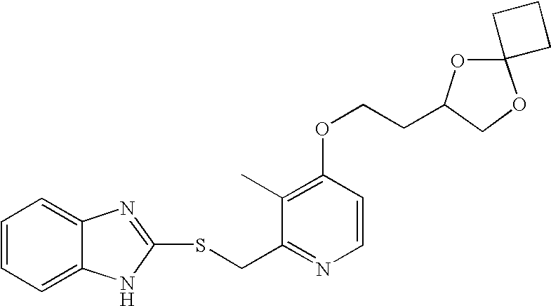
C1(C)=C(OCCC2OC3(OC2)CCC3)C=CN=C1CSC1=NC2=CC=CC=C2N1
